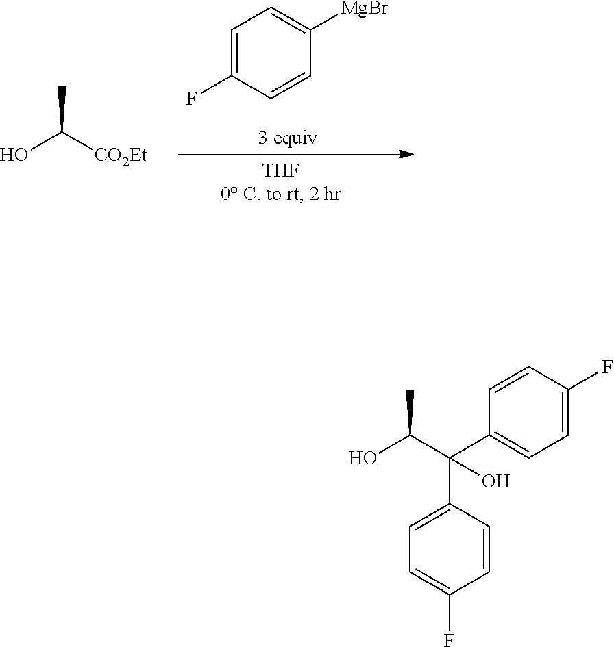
[CO2Et]C(O)C.C1=C(F)C=CC([MgBr])=C1.C1=C(C(C(O)C)(C2=CC=C(F)C=C2)O)C=CC(F)=C1
